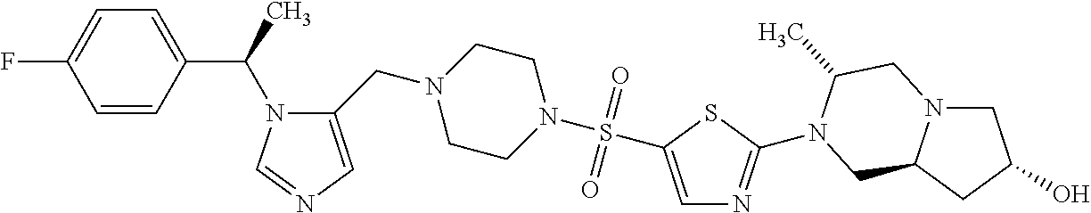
C1(C(N2C(CN3CCN(S(=O)(=O)C4=CN=C(N5C(C)CN6CC(O)CC6C5)S4)CC3)=CN=C2)C)=CC=C(F)C=C1
